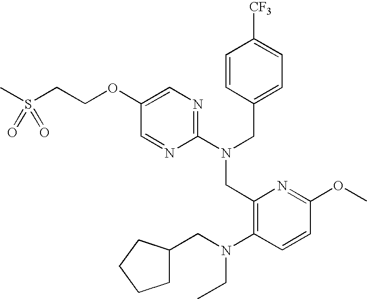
C1(OCCS(C)(=O)=O)=CN=C(N(CC2=CC=C([CF3])C=C2)CC2=C(N(CC3CCCC3)CC)C=CC(OC)=N2)N=C1
